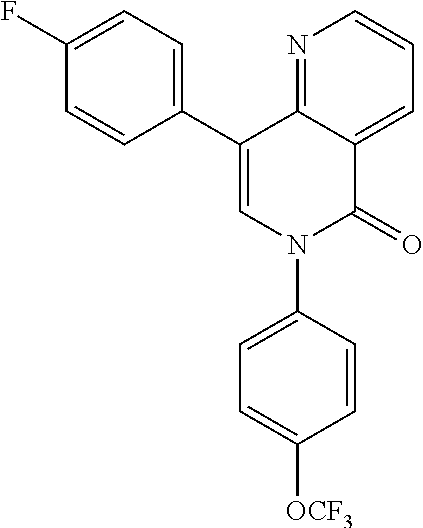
C12=CC=CN=C1C(C1=CC=C(F)C=C1)=CN(C1=CC=C([OCF3])C=C1)C2=O
